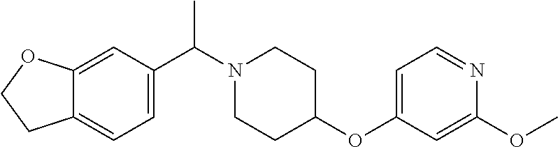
C12=CC(C(N3CCC(OC4=CC=NC(OC)=C4)CC3)C)=CC=C1CCO2
